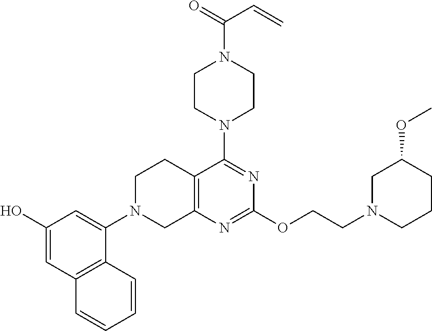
C1(O)=CC2=C(C(N3CC4=C(CC3)C(N3CCN(C(=O)C=C)CC3)=NC(OCCN3CCCC(OC)C3)=N4)=C1)C=CC=C2
